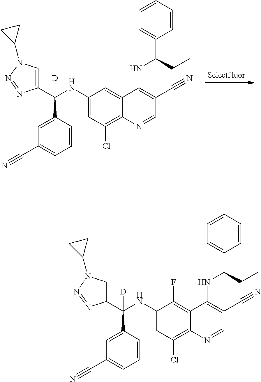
C1(C(NC2=CC(Cl)=C3C(=C2)C(NC(C2=CC=CC=C2)CC)=C(C#N)C=N3)(C2=CC(C#N)=CC=C2)[D])=CN(C2CC2)N=N1.C1(C(NC2=CC(Cl)=C3C(=C2F)C(NC(C2=CC=CC=C2)CC)=C(C#N)C=N3)(C2=CC(C#N)=CC=C2)[D])=CN(C2CC2)N=N1
